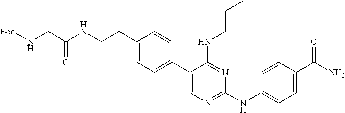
C1(C2=CN=C(NC3=CC=C(C(N)=O)C=C3)N=C2NCCC)=CC=C(CCNC(CN[Boc])=O)C=C1
